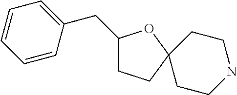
C1=CC(CC2CCC3(O2)CCNCC3)=CC=C1
